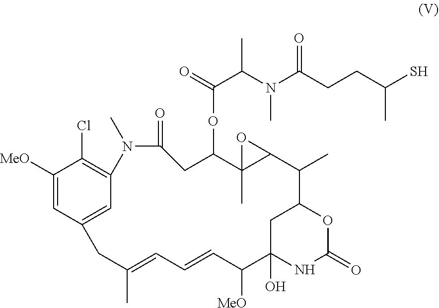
C1([MeO])=CC2=CC(=C1Cl)N(C)C(=O)CC(OC(C(N(C(CCC(S)C)=O)C)C)=O)C1(C)C(C(C)C3CC(O)(C([MeO])C=CC=C(C)C2)NC(=O)O3)O1
